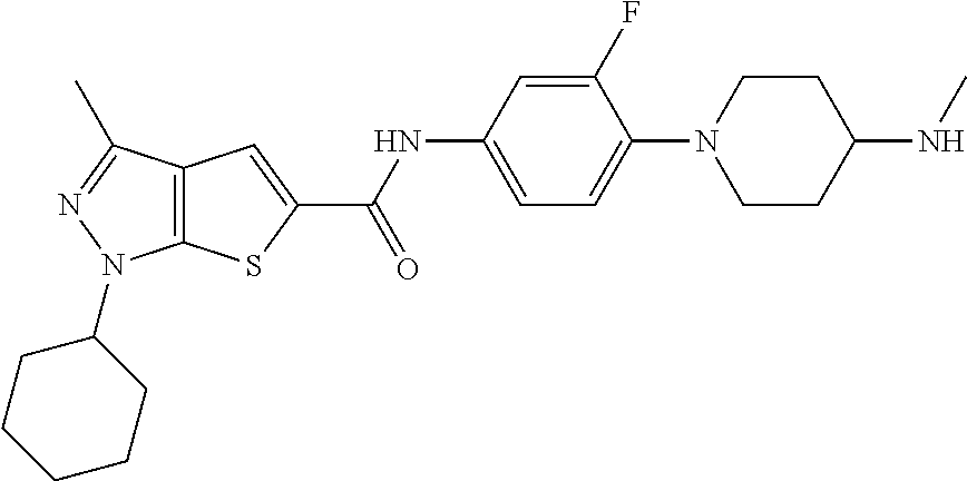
C1=C(NC(C2=CC3=C(S2)N(C2CCCCC2)N=C3C)=O)C=C(F)C(N2CCC(NC)CC2)=C1
